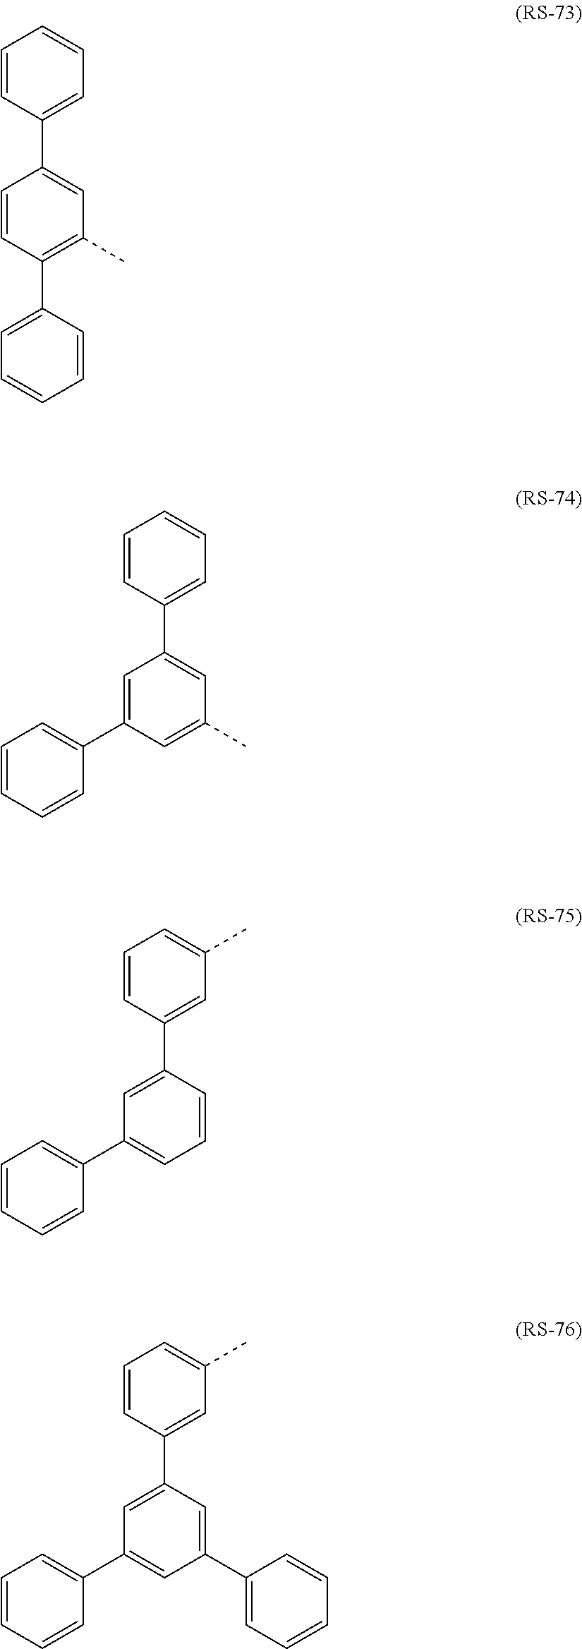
C1=CC(C2=CC=CC=C2)=C(C)C=C1C1=CC=CC=C1.C1=C(C2=CC=CC=C2)C=C(C)C=C1C1=CC=CC=C1.C1=C(C2=CC(C)=CC=C2)C=CC=C1C1=CC=CC=C1.C1=C(C2=CC(C)=CC=C2)C=C(C2=CC=CC=C2)C=C1C1=CC=CC=C1
